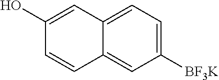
C1([BF3K])=CC=C2C(=C1)C=CC(O)=C2
